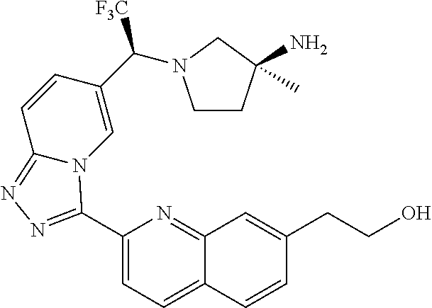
C1(C2=NN=C3C=CC(C([F3C])N4CCC(N)(C)C4)=CN32)=CC=C2C(=N1)C=C(CCO)C=C2
